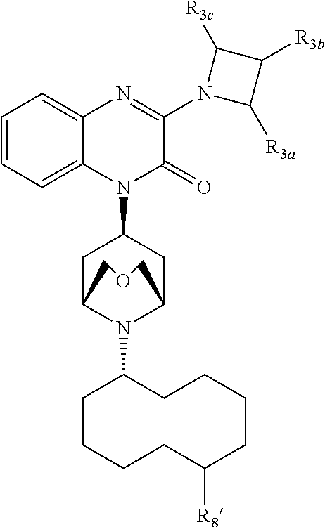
C1=CC=C2C(=C1)N=C(N1C([R3a])C([R3b])C1[R3c])C(=O)N2C1CC2N(C3CCCCC([R8])CCCC3)C(C1)COC2
